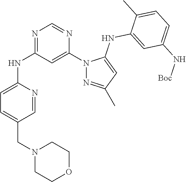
N1=C(NC2=CC=C(CN3CCOCC3)C=N2)C=C(N2N=C(C)C=C2NC2=CC(N[Boc])=CC=C2C)N=C1
